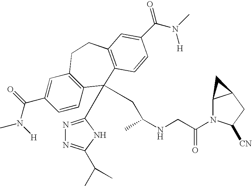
CN(C(C1=CC2=C(C=C1)C(C1=NN=C(C(C)C)N1)(CC(NCC(N1C3C(CC1[CN])C3)=O)C)C1=C(CC2)C=C(C(N(C)[H])=O)C=C1)=O)[H]
